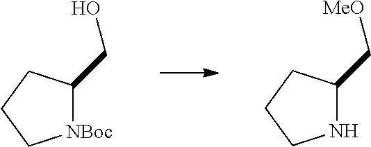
N1C(C[MeO])CCC1.[NBoc]1C(CO)CCC1
